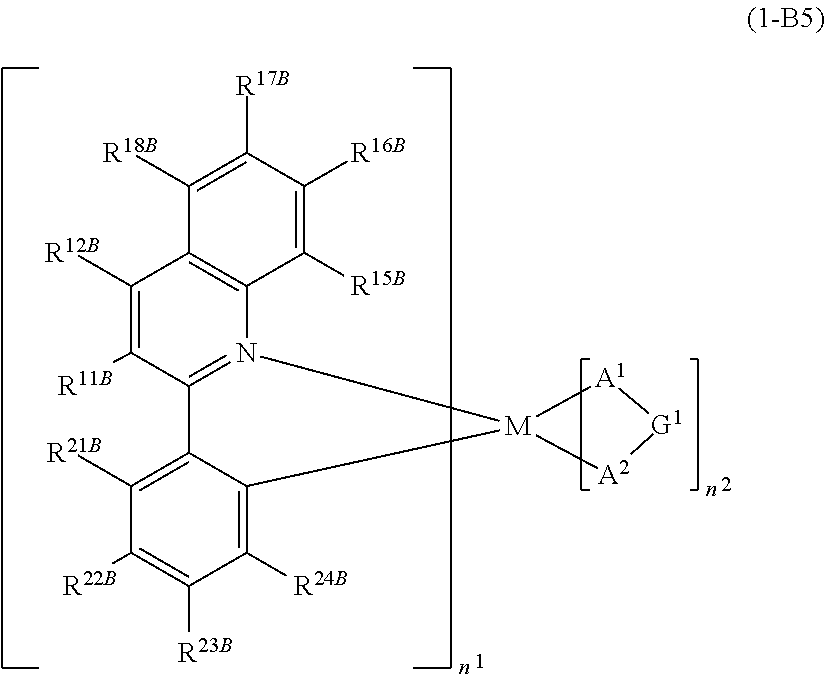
C1([R12B])=C([R11B])C2=N(C3=C1C([R18B])=C([R17B])C([R16B])=C3[R15B])[M]1(C3=C([R24B])C([R23B])=C([R22B])C([R21B])=C23)[A1][G1][A2]1
